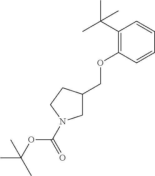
C(OC1=C(C(C)(C)C)C=CC=C1)C1CN(C(=O)OC(C)(C)C)CC1
